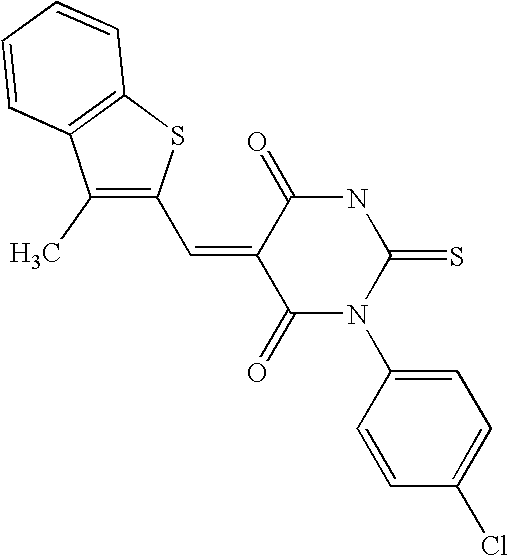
C(=C1C(=O)N(C2=CC=C(Cl)C=C2)C(=S)NC1=O)C1=C(C)C2=C(S1)C=CC=C2
